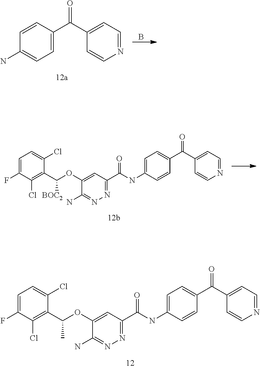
C1=C(NC(C2=NN=C(N)C(OC([BOC2])C3=C(Cl)C(F)=CC=C3Cl)=C2)=O)C=CC(C(=O)C2=CC=NC=C2)=C1.B.C1=CC(C(=O)C2=CC=NC=C2)=CC=C1N.C1=C(NC(C2=NN=C(N)C(OC(C)C3=C(Cl)C(F)=CC=C3Cl)=C2)=O)C=CC(C(=O)C2=CC=NC=C2)=C1
